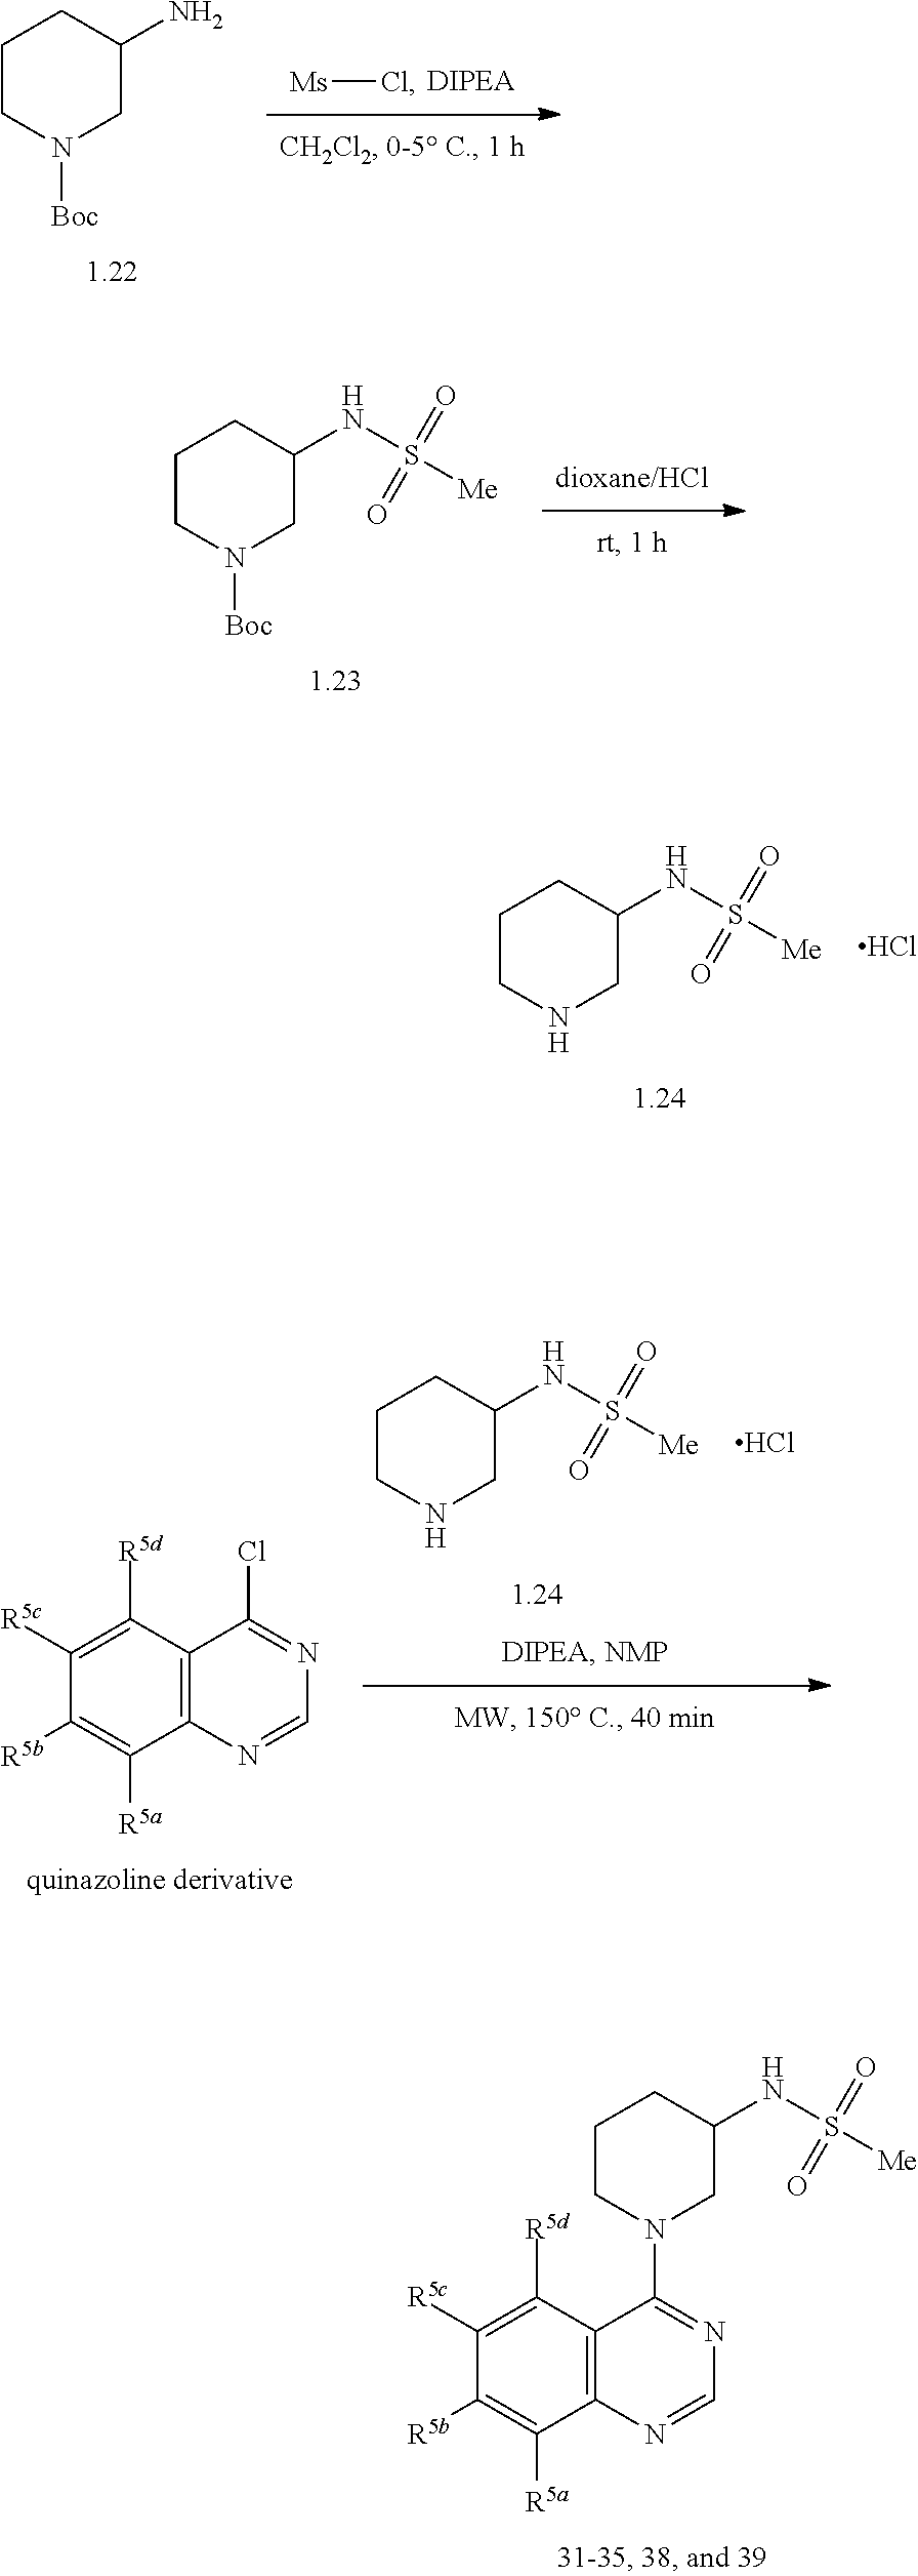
[Ms]Cl.C1CN([Boc])CC(N)C1.C1CN([Boc])CC(NS([Me])(=O)=O)C1.C1CNCC(NS([Me])(=O)=O)C1.Cl.C1CNCC(NS([Me])(=O)=O)C1.Cl.C1([R5b])=C([R5a])C2=C(C([R5d])=C1[R5c])C(Cl)=NC=N2.C1([R5b])=C([R5a])C2=C(C([R5d])=C1[R5c])C(N1CCCC(NS([Me])(=O)=O)C1)=NC=N2
